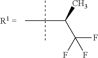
C(C(C)C(F)(F)F)(C)(C)C
